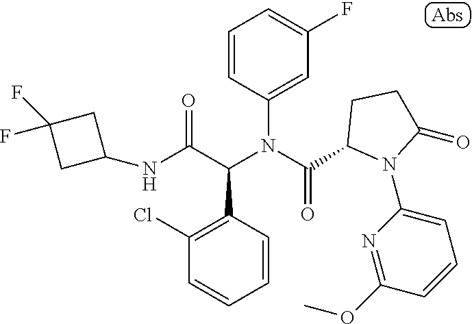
C1=CC(N(C(=O)C2N(C3=CC=CC(OC)=N3)C(=O)CC2)C(C(NC2CC(F)(F)C2)=O)C2=C(Cl)C=CC=C2)=CC(F)=C1
